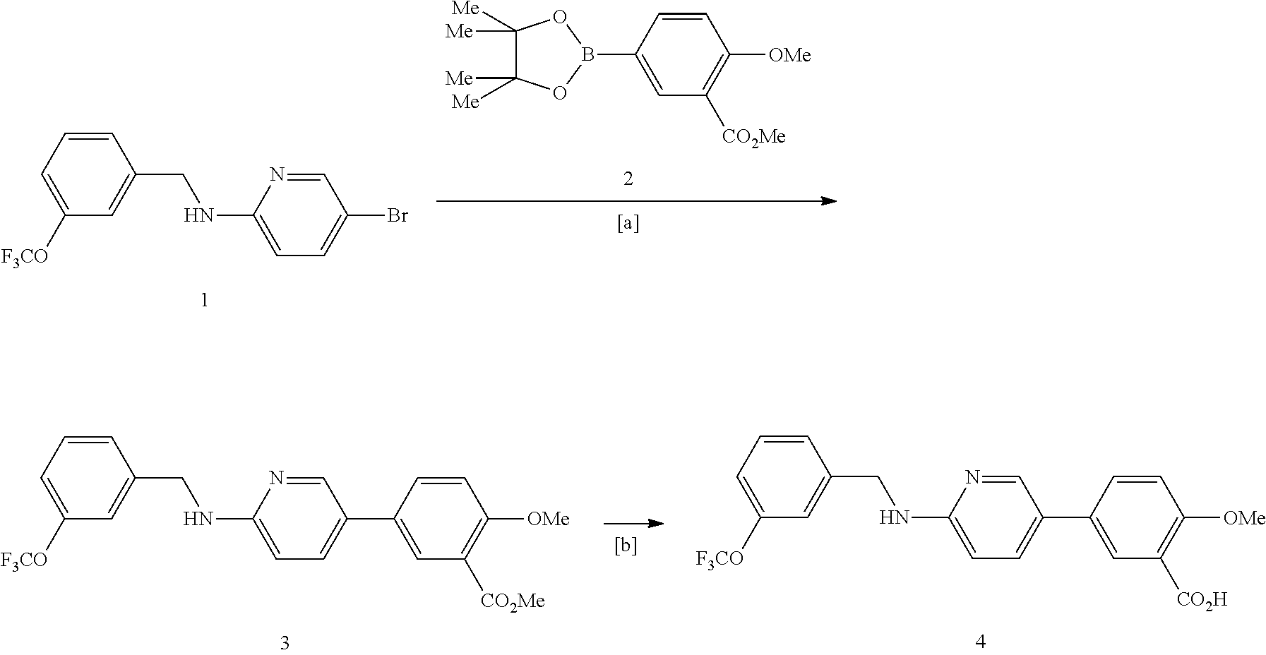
C1=CC=C([F3CO])C=C1CNC1=CC=C(Br)C=N1.[OMe]C1=C([CO2Me])C=C(B2OC([Me])([Me])C([Me])([Me])O2)C=C1.C1=CC=C([F3CO])C=C1CNC1=CC=C(C2=CC([CO2H])=C([OMe])C=C2)C=N1.C1=CC=C([F3CO])C=C1CNC1=CC=C(C2=CC([CO2Me])=C([OMe])C=C2)C=N1
